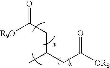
[R9O]C(CC(CC([OR8])=O)C)=O
